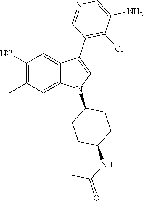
C1([NC])=C(C)C=C2C(=C1)C(C1=C(Cl)C(N)=CN=C1)=CN2C1CCC(NC(=O)C)CC1
